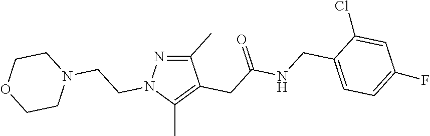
C1(C)=NN(CCN2CCOCC2)C(C)=C1CC(=O)NCC1=CC=C(F)C=C1Cl
